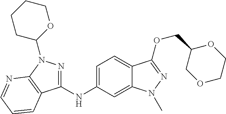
C1=C(NC2=NN(C3OCCCC3)C3=C2C=CC=N3)C=C2C(=C1)C(OCC1COCCO1)=NN2C
